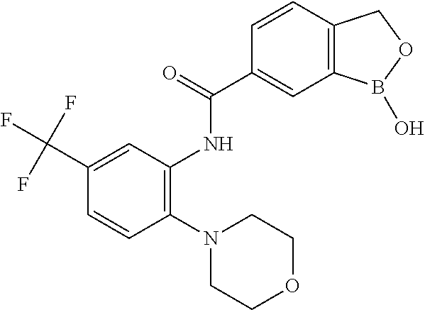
C1=CC2=C(C=C1C(=O)NC1=C(N3CCOCC3)C=CC(C(F)(F)F)=C1)B(O)OC2
